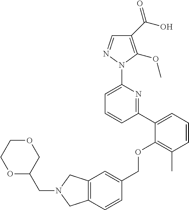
C1(C(O)=O)=C(OC)N(C2=CC=CC(C3=CC=CC(C)=C3OCC3=CC4=C(C=C3)CN(CC3COCCO3)C4)=N2)N=C1
